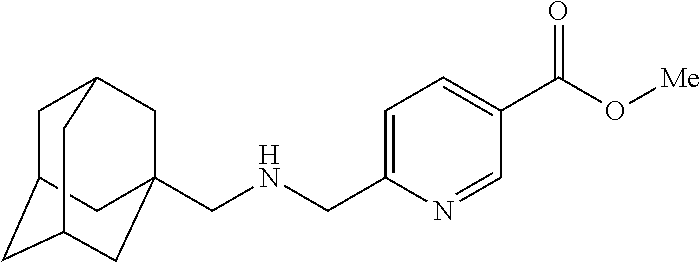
C(NCC1=CC=C(C(O[Me])=O)C=N1)C12CC3CC(CC(C1)C3)C2
